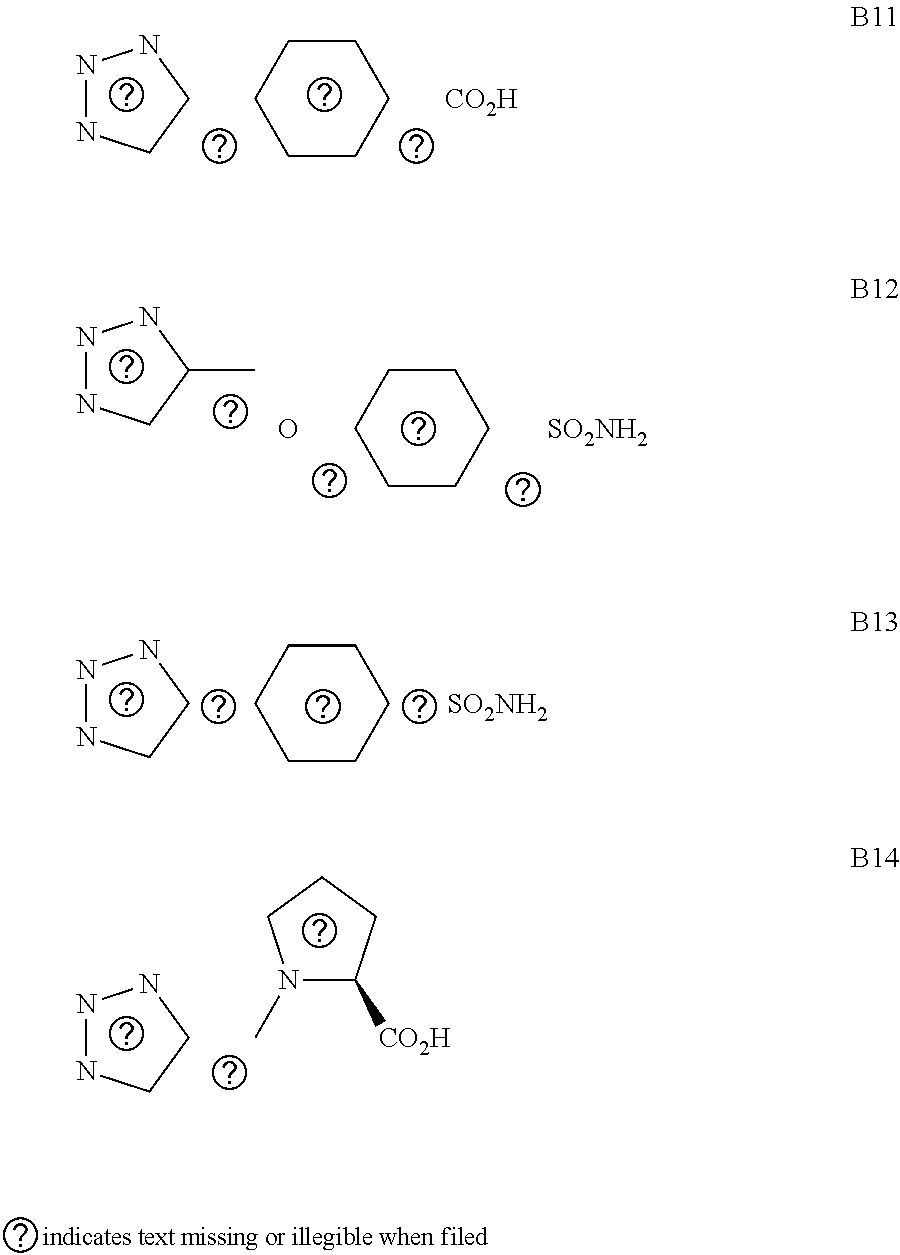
N1NCCN1.C1CCCCC1.[CO2H].N1NCC(C)N1.O.C1CCCCC1.[SO2NH2].N1NCCN1.C1CCCCC1.[SO2NH2].N1NCCN1.CN1C([CO2H])CCC1
